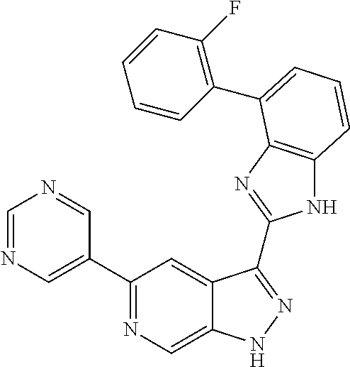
C1=NC=C(C2=NC=C3C(=C2)C(C2=NC4=C(N2)C=CC=C4C2=C(F)C=CC=C2)=NN3)C=N1
